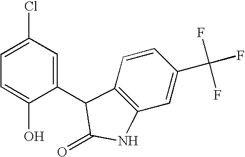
C1=C(C2C3=C(C=C(C(F)(F)F)C=C3)NC2=O)C(O)=CC=C1Cl
